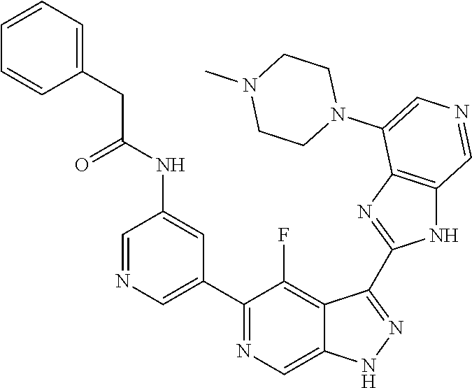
C1(C2=CN=CC(NC(CC3=CC=CC=C3)=O)=C2)=NC=C2C(=C1F)C(C1=NC3=C(N1)C=NC=C3N1CCN(C)CC1)=NN2
